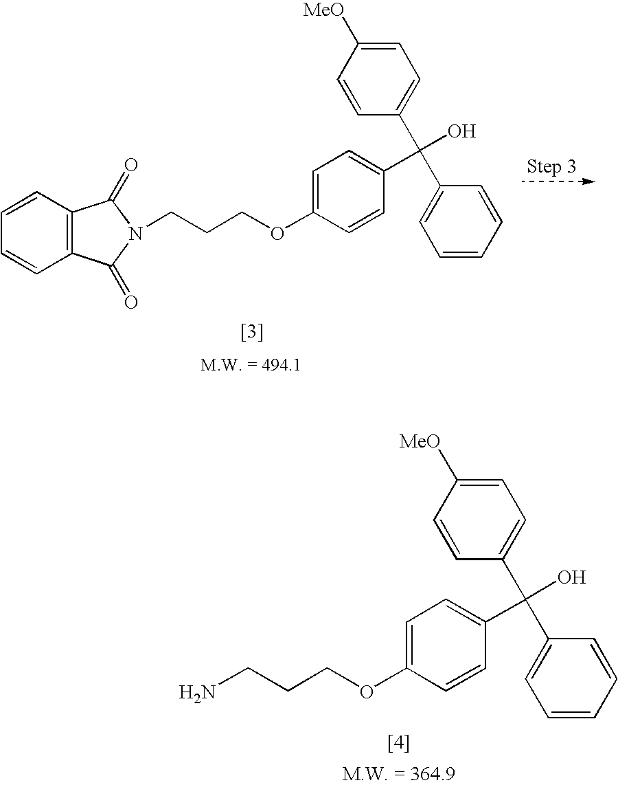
C1=CC(C(C2=CC=CC=C2)(C2=CC=C(OCCCN3C(=O)C4=C(C=CC=C4)C3=O)C=C2)O)=CC=C1[MeO].C1=CC(C(C2=CC=CC=C2)(C2=CC=C(OCCCN)C=C2)O)=CC=C1[MeO]
